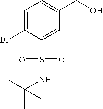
BrC1=CC=C(CO)C=C1S(=O)(=O)NC(C)(C)C
